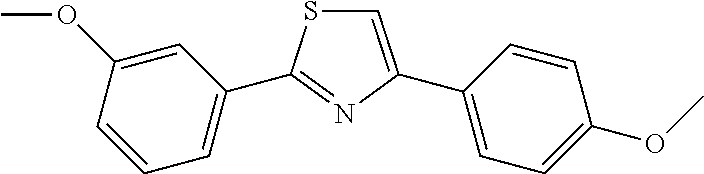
C1=C(C2=CC=C(OC)C=C2)N=C(C2=CC=CC(OC)=C2)S1
